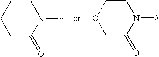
C1CCCC(=O)N1[#].C1COCC(=O)N1[#]
